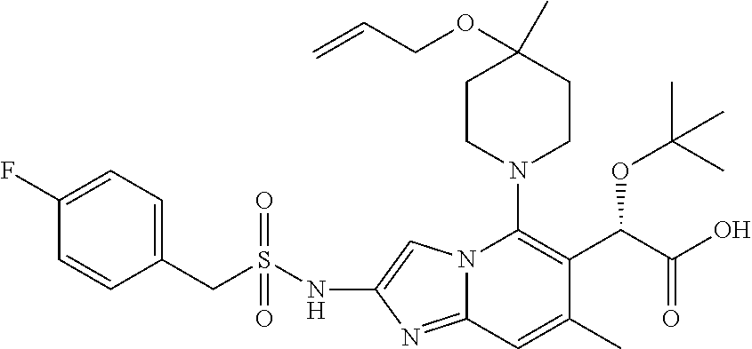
N12C(=NC(NS(CC3=CC=C(F)C=C3)(=O)=O)=C1)C=C(C)C(C(C(O)=O)OC(C)(C)C)=C2N1CCC(C)(OCC=C)CC1
